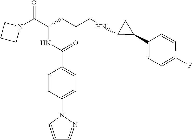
N1(C(C(CCCNC2C(C3=CC=C(F)C=C3)C2)NC(C2=CC=C(N3C=CC=N3)C=C2)=O)=O)CCC1
